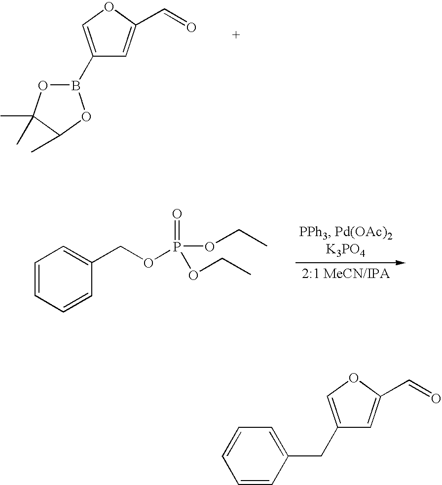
C1(B2OC(C)(C)C(C)O2)=COC(C=O)=C1.C1=CC=CC(COP(=O)(OCC)OCC)=C1.C1(CC2=CC=CC=C2)=COC(C=O)=C1
